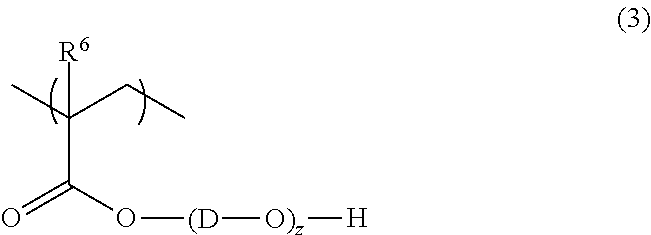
[R6]C(C)(CC)C(O[(D][O)z][H])=O
